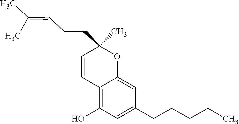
C(C=C(C)C)CC1(C)C=CC2=C(O)C=C(CCCCC)C=C2O1
